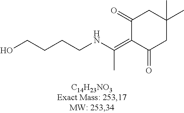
C1(=O)C(=C(NCCCCO)C)C(=O)CC(C)(C)C1
